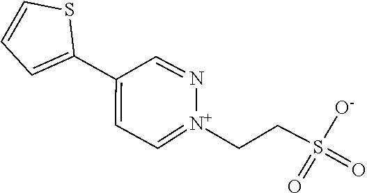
C1(C2=CC=[N+](CCS(=O)(=O)[O-])N=C2)=CC=CS1
